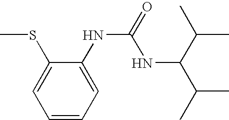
C1(SC)=CC=CC=C1NC(NC(C(C)C)C(C)C)=O
